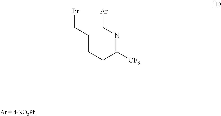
BrCCCCC([CF3])=NC[Ar]
